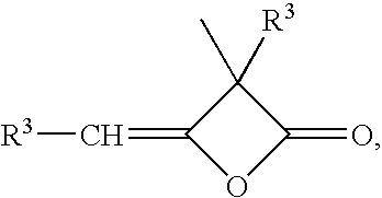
C1(C)([R3])C(=C[R3])OC1=O
